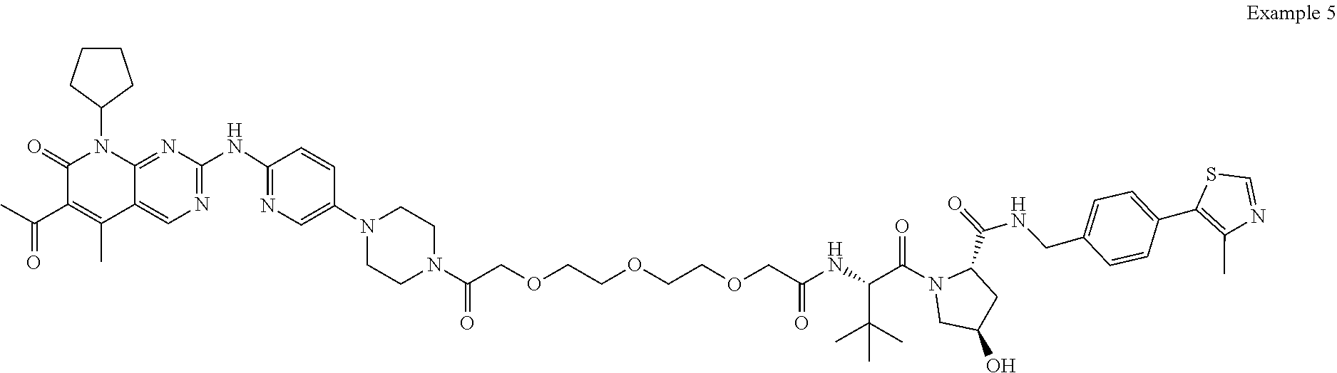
C1(C2=C(C)N=CS2)=CC=C(CNC(C2CC(O)CN2C(C(NC(COCCOCCOCC(N2CCN(C3=CN=C(NC4=NC=C5C(=N4)N(C4CCCC4)C(=O)C(C(=O)C)=C5C)C=C3)CC2)=O)=O)C(C)(C)C)=O)=O)C=C1
